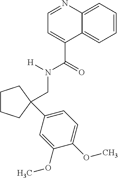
C1=NC2=CC=CC=C2C(C(=O)N([H])CC2(C3=CC=C(OC)C(OC)=C3)CCCC2)=C1
